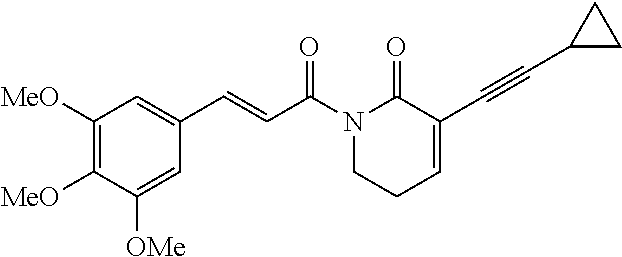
C1([MeO])=C([MeO])C([OMe])=CC(C=CC(N2CCC=C(C#CC3CC3)C2=O)=O)=C1
